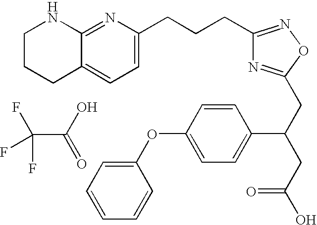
C(C(O)=O)(F)(F)F.C1CCC2=CC=C(CCCC3=NOC(CC(CC(O)=O)C4=CC=C(OC5=CC=CC=C5)C=C4)=N3)N=C2N1
